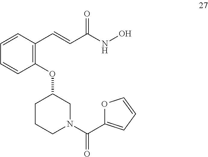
C1=CC(C=CC(=O)NO)=C(OC2CCCN(C(=O)C3=CC=CO3)C2)C=C1
